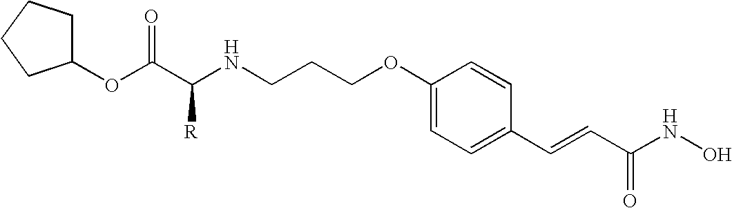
C1(OC(C(NCCCOC2=CC=C(C=CC(NO)=O)C=C2)[R])=O)CCCC1
